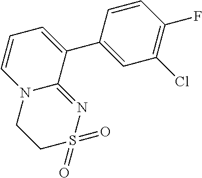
C1=CC(C2=CC=CN3C2=NS(=O)(=O)CC3)=CC(Cl)=C1F
